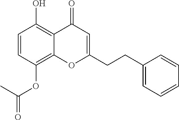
C1=CC(OC(=O)C)=C2C(=C1O)C(=O)C=C(CCC1=CC=CC=C1)O2
